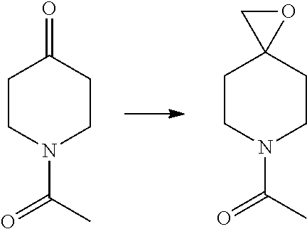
C1CN(C(=O)C)CCC12OC2.C1CN(C(=O)C)CCC1=O
